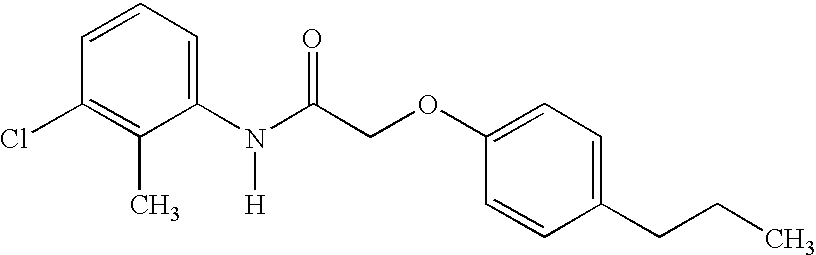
C1=CC(Cl)=C(C)C(N(C(COC2=CC=C(CCC)C=C2)=O)[H])=C1
